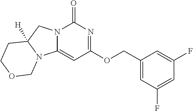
C1(=O)N2C(=CC(OCC3=CC(F)=CC(F)=C3)=N1)N1C([H])(C2)CCOC1
